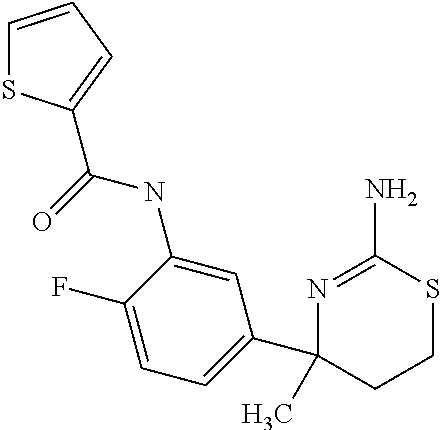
C1=CC=C(C(=O)NC2=CC(C3(C)N=C(N)SCC3)=CC=C2F)S1
